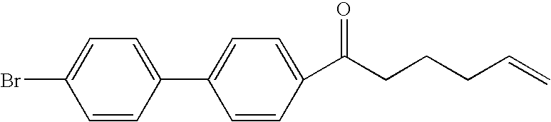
C1=C(C2=CC=C(C(CCCC=C)=O)C=C2)C=CC(Br)=C1
